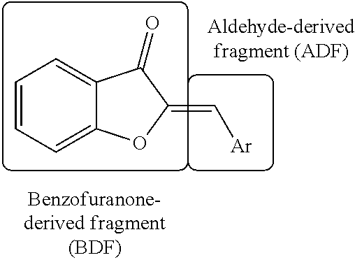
C1=CC=C2C(=C1)C(=O)C(=C[Ar])O2
